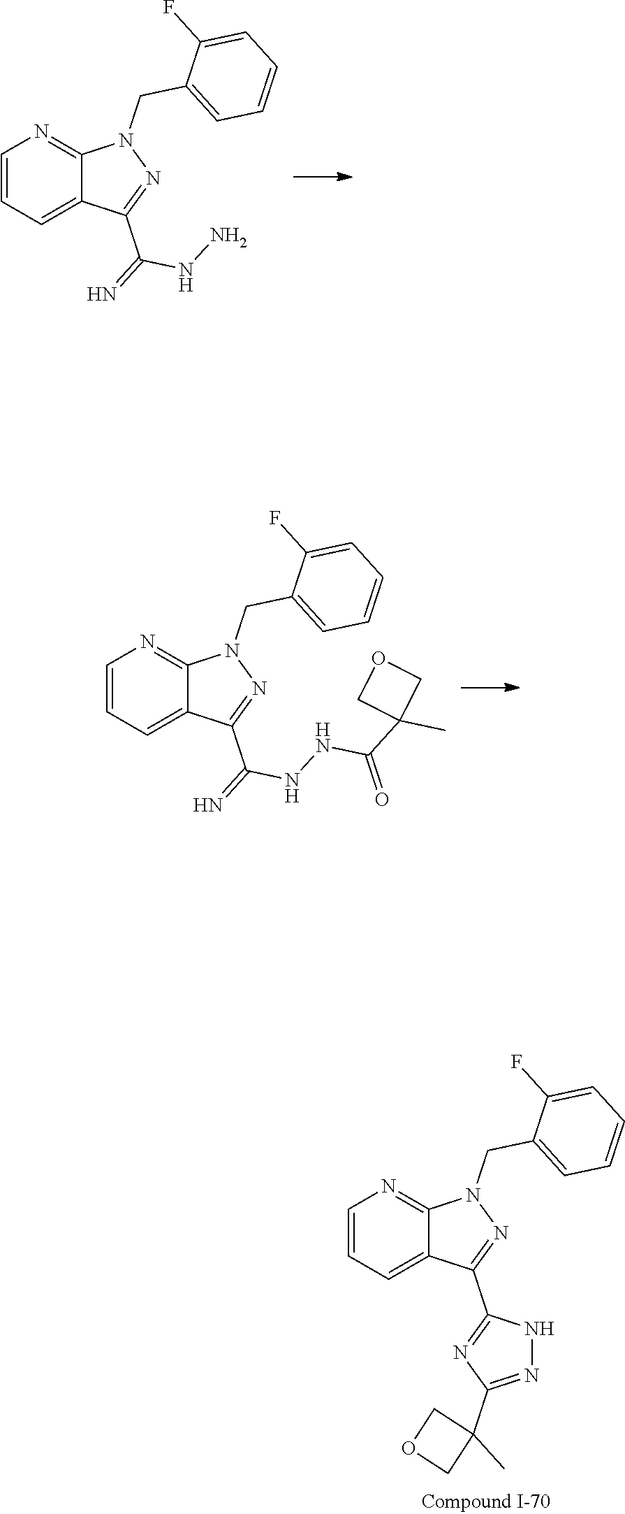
C1=CC=C2C(=N1)N(CC1=CC=CC=C1F)N=C2C(=N)NN.C1=CC=C2C(=N1)N(CC1=CC=CC=C1F)N=C2C(=N)NNC(C1(C)COC1)=O.C1=CC=C2C(=N1)N(CC1=CC=CC=C1F)N=C2C1=NC(C2(C)COC2)=NN1
